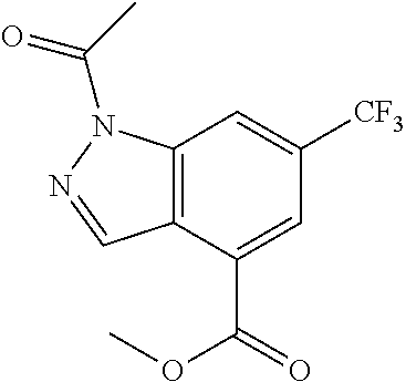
C12=C(C(C(=O)OC)=CC([CF3])=C1)C=NN2C(C)=O
